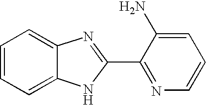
C1=CC=C2C(=C1)N=C(C1=NC=CC=C1N)N2
